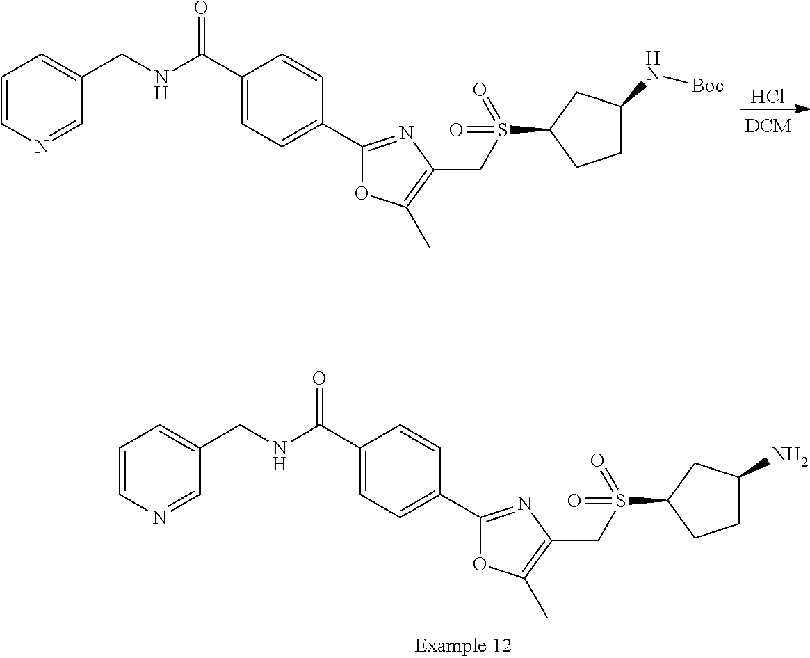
N(C(C1=CC=C(C2=NC(CS(C3CCC(N)C3)(=O)=O)=C(C)O2)C=C1)=O)CC1=CC=CN=C1.Cl.N(C(C1=CC=C(C2=NC(CS(C3CCC(N[Boc])C3)(=O)=O)=C(C)O2)C=C1)=O)CC1=CC=CN=C1
